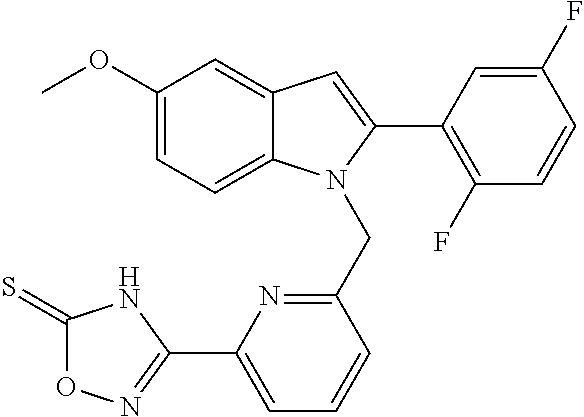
C1(OC)=CC=C2C(=C1)C=C(C1=C(F)C=CC(F)=C1)N2CC1=NC(C2=NOC(=S)N2)=CC=C1
